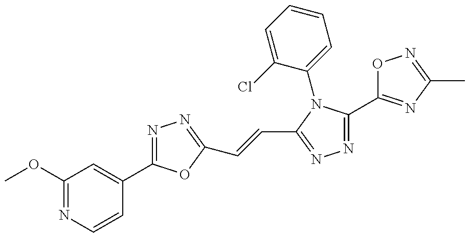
COC1=NC=CC(C2=NN=C(C=CC3=NN=C(C4=NC(C)=NO4)N3C3=CC=CC=C3Cl)O2)=C1
